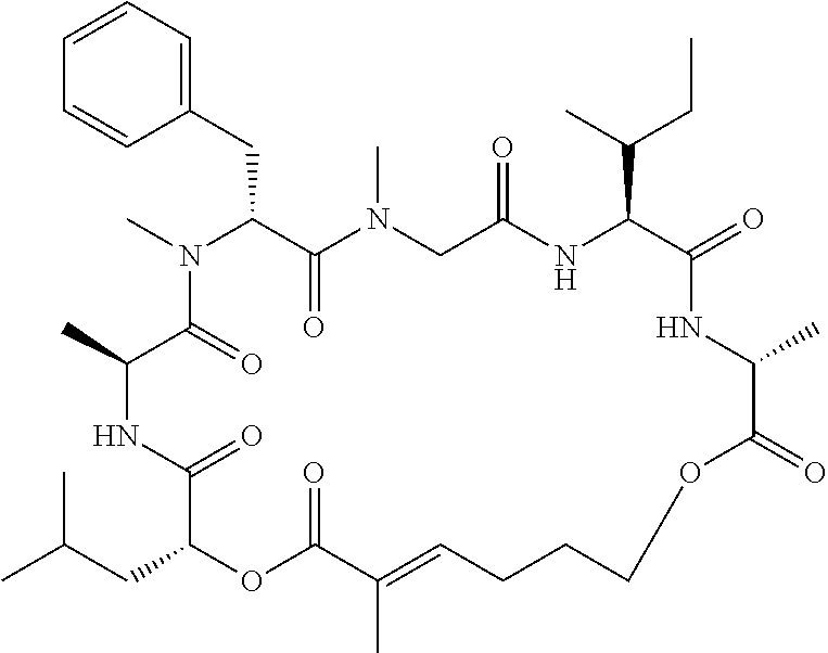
C1=CC=C(CC2C(=O)N(C)CC(=O)NC(C(C)CC)C(=O)NC(C)C(=O)OCCCC=C(C)C(=O)OC(CC(C)C)C(=O)NC(C)C(=O)N2C)C=C1
